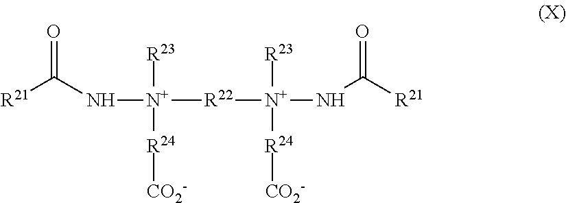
[N+]([R22][N+]([R24][CO2-])([R23])NC([R21])=O)(NC([R21])=O)([R24][CO2-])[R23]
